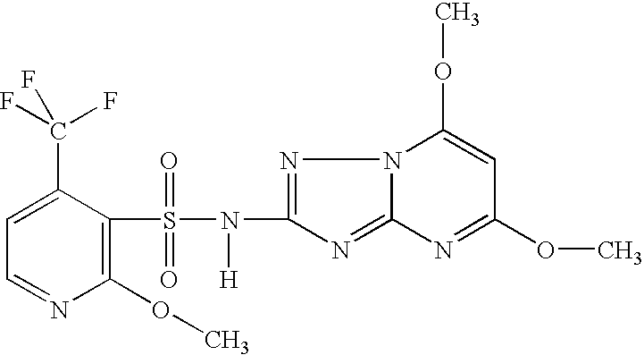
C1(OC)=C(S(N([H])C2=NN3C(=N2)N=C(OC)C=C3OC)(=O)=O)C(C(F)(F)F)=CC=N1
